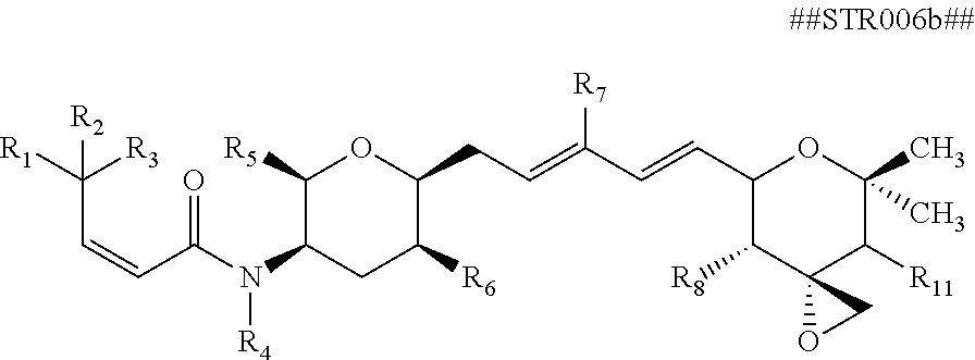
C(C=CC(=O)N(C1C([R5])OC(CC=C(C=CC2C([R8])C3(C([R11])C(C)(C)O2)OC3)[R7])C([R6])C1)[R4])([R3])([R1])[R2]
